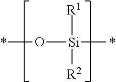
*O[Si](*)([R1])[R2]
